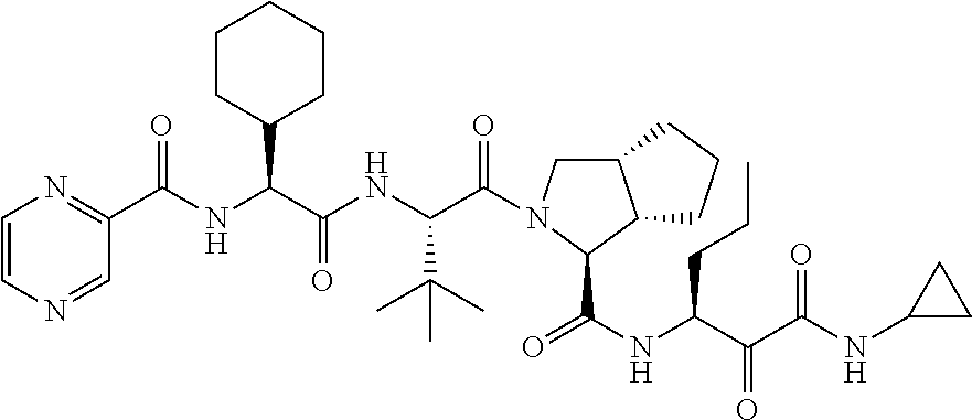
C1=CN=CC(C(NC(C(NC(C(=O)N2CC3C(C2C(NC(C(C(NC2CC2)=O)=O)CCC)=O)CCC3)C(C)(C)C)=O)C2CCCCC2)=O)=N1
